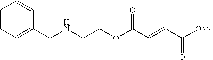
[OMe]C(C=CC(OCCNCC1=CC=CC=C1)=O)=O
